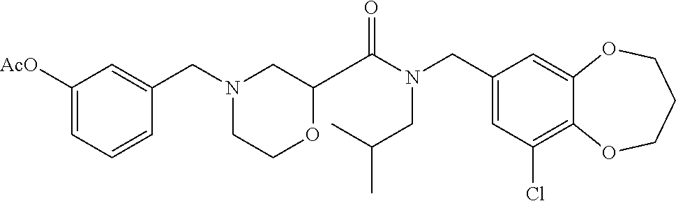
C1(CN(C(=O)C2OCCN(CC3=CC([AcO])=CC=C3)C2)CC(C)C)=CC(Cl)=C2C(=C1)OCCCO2
